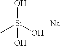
O[Si](O)(C)O.[Na]
